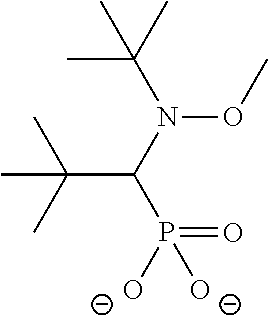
N(OC)(C(P([O-])(=O)[O-])C(C)(C)C)C(C)(C)C
